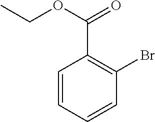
C1=CC=CC(Br)=C1C(OCC)=O
